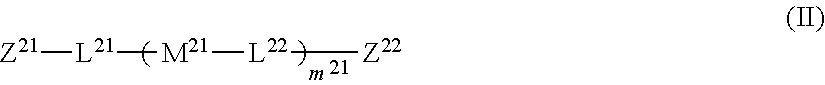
[Z21][L21][M21][L22][Z22]
